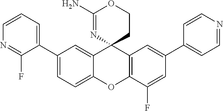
C1(C2=CC=C3C(=C2)C2(C4=C(O3)C(F)=CC(C3=CC=NC=C3)=C4)CCOC(N)=N2)=CC=CN=C1F
